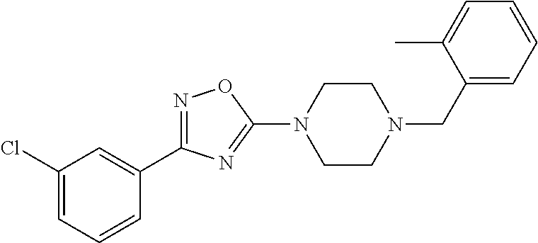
N1=C(C2=CC(Cl)=CC=C2)N=C(N2CCN(CC3=CC=CC=C3C)CC2)O1
